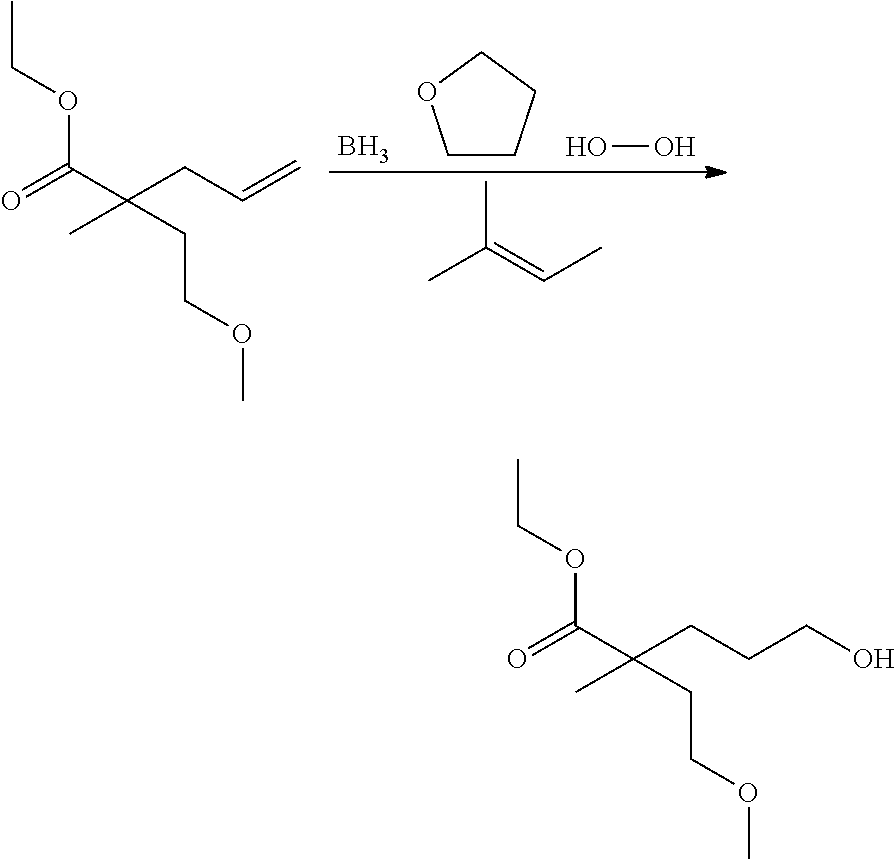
C1CCCO1.B.OO.CC(=CC)C.O=C(C(CC=C)(C)CCOC)OCC.O=C(C(CCCO)(C)CCOC)OCC
